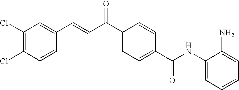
C(=CC(C1=CC=C(C(NC2=CC=CC=C2N)=O)C=C1)=O)C1=CC(Cl)=C(Cl)C=C1
